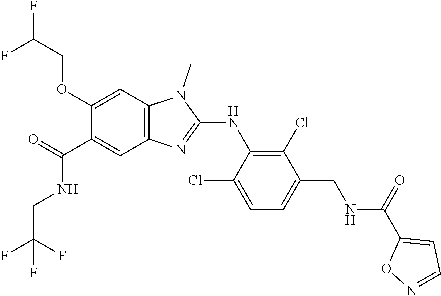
C1(OCC(F)F)=CC2=C(C=C1C(NCC(F)(F)F)=O)N=C(NC1=C(Cl)C(CNC(C3=CC=NO3)=O)=CC=C1Cl)N2C
